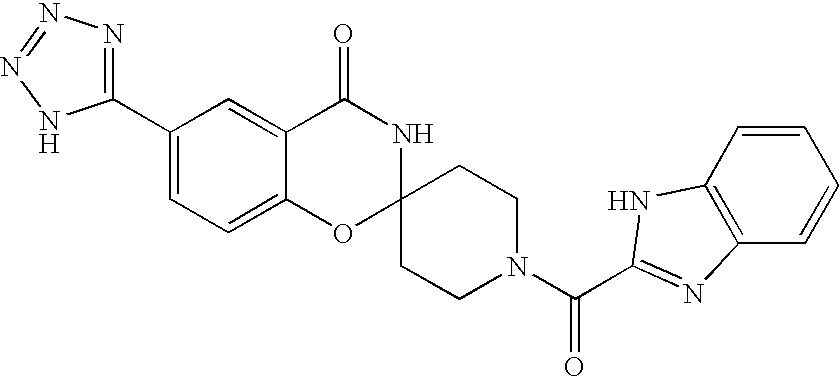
C1(C2=NN=NN2)=CC=C2C(=C1)C(=O)NC1(O2)CCN(C(=O)C2=NC3=C(C=CC=C3)N2)CC1
